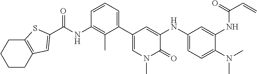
C(NC1=C(C)C(C2=CN(C)C(=O)C(NC3=CC=C(N(C)C)C(NC(=O)C=C)=C3)=C2)=CC=C1)(=O)C1=CC2=C(CCCC2)S1
